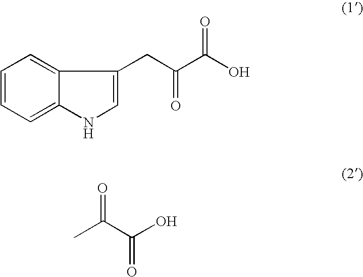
CC(C(O)=O)=O.C1=CC=C2C(=C1)C(CC(C(O)=O)=O)=CN2
